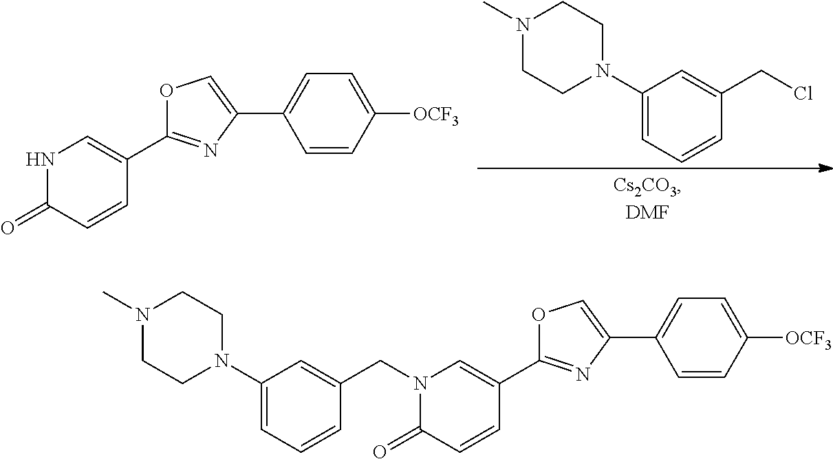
N1(C)CCN(C2=CC=CC(CCl)=C2)CC1.N1C(=O)C=CC(C2=NC(C3=CC=C([OCF3])C=C3)=CO2)=C1.N1(CC2=CC(N3CCN(C)CC3)=CC=C2)C(=O)C=CC(C2=NC(C3=CC=C([OCF3])C=C3)=CO2)=C1
